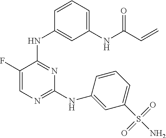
C1(F)=CN=C(NC2=CC(S(N)(=O)=O)=CC=C2)N=C1NC1=CC(NC(C=C)=O)=CC=C1
